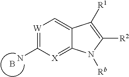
[W]1=C(N)[X]=C2C(=C1)C([R1])=C([R2])N2[Rb].B
